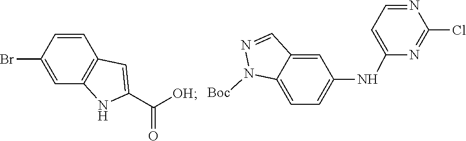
C1=C(Br)C=CC2=C1NC(C([OH])=O)=C2.C1=C2C(=CC(NC3=CC=NC(Cl)=N3)=C1)C=NN2[Boc]
